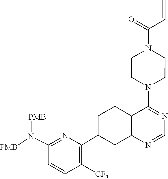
N(C1=NC(C2CCC3=C(N=CN=C3N3CCN(C(C=C)=O)CC3)C2)=C([CF3])C=C1)([PMB])[PMB]
